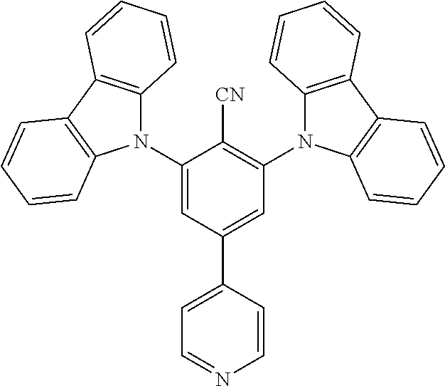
C1(N2C3=C(C4=C2C=CC=C4)C=CC=C3)=CC(C2=CC=NC=C2)=CC(N2C3=C(C4=C2C=CC=C4)C=CC=C3)=C1[CN]
